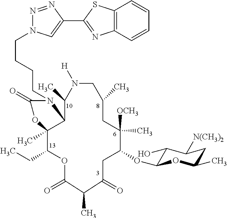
C(CCCN1C(=O)OC2(C)C(CC)OC(=O)C(C)C(=O)CC(OC3C(O)C([N(CH3)2])CC(C)O3)C([OCH3])(C)CC(C)CN([H])C(C)C12)N1N=NC(C2=NC3=C(S2)C=CC=C3)=C1
